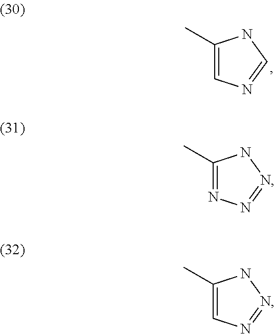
C1(C)=CN=CN1.C1(C)=NN=NN1.C1(C)=CN=NN1
